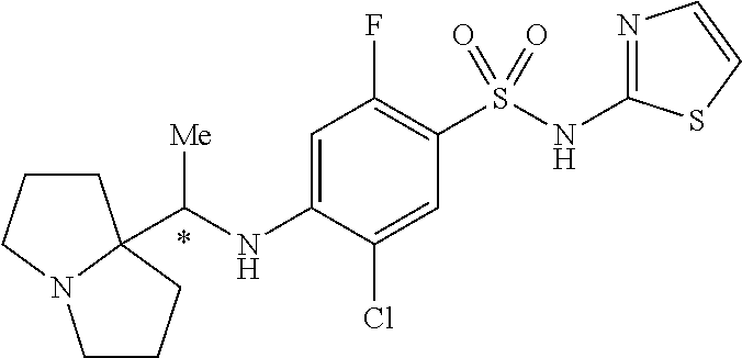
C1CCN2C1(C(NC1=CC(F)=C(S(NC3=NC=CS3)(=O)=O)C=C1Cl)[Me])CCC2
